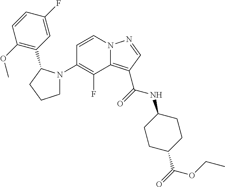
C1=CN2C(=C(C(=O)NC3CCC(C(=O)OCC)CC3)C=N2)C(F)=C1N1CCCC1C1=C(OC)C=CC(F)=C1
